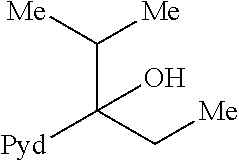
C(C(C[Me])([Pyd])O)([Me])[Me]
